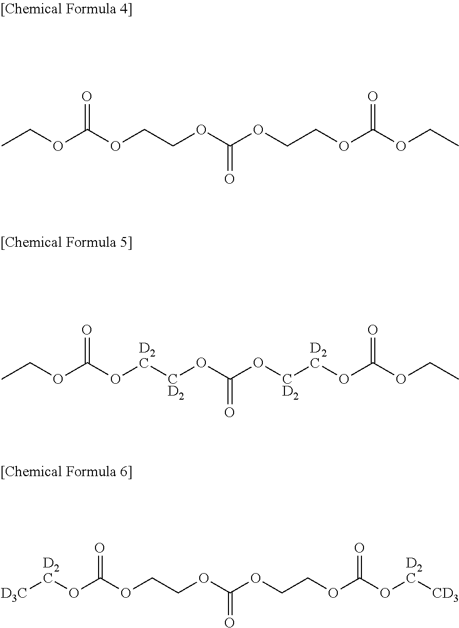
CCOC(OCCOC(OCCOC(OCC)=O)=O)=O.CCOC(O[D2C][CD2]OC(O[CD2][D2C]OC(OCC)=O)=O)=O.[D3C][D2C]OC(OCCOC(OCCOC(O[D2C][CD3])=O)=O)=O
